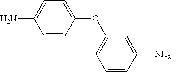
C1=CC(OC2=CC=CC(N)=C2)=CC=C1N
